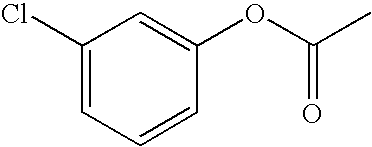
C1(Cl)=CC=CC(OC(C)=O)=C1
